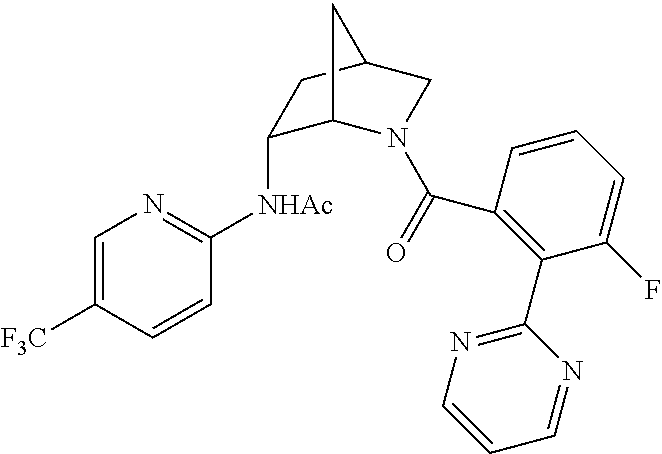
C1=C([F3C])C=CC([NHAc]C2C3N(C(C4=C(C5=NC=CC=N5)C(F)=CC=C4)=O)CC(C2)C3)=N1
